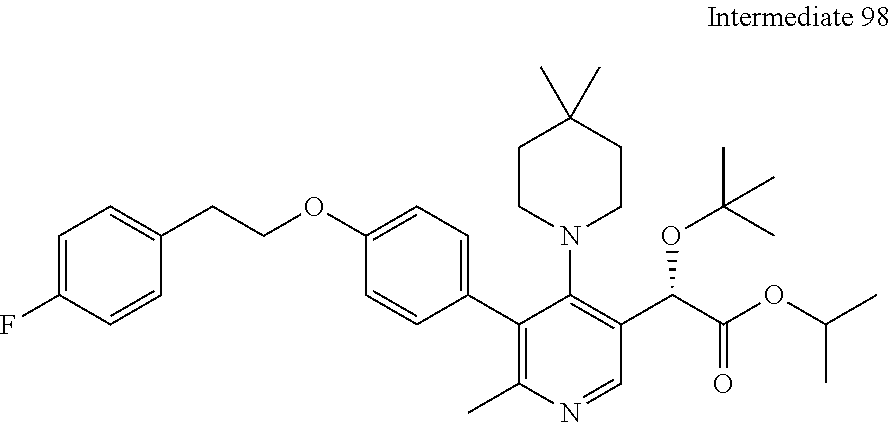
C1=C(F)C=CC(CCOC2=CC=C(C3=C(C)N=CC(C(C(OC(C)C)=O)OC(C)(C)C)=C3N3CCC(C)(C)CC3)C=C2)=C1
